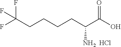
C(CCCC(C(O)=O)[NH2  HCl])C(F)(F)F
